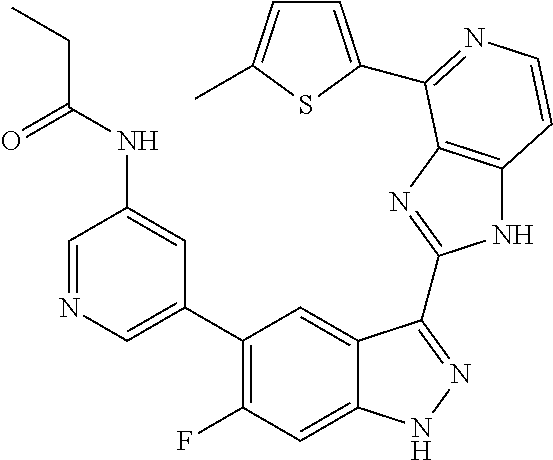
C1=C(C2=C(F)C=C3C(=C2)C(C2=NC4=C(N2)C=CN=C4C2=CC=C(C)S2)=NN3)C=C(NC(=O)CC)C=N1
